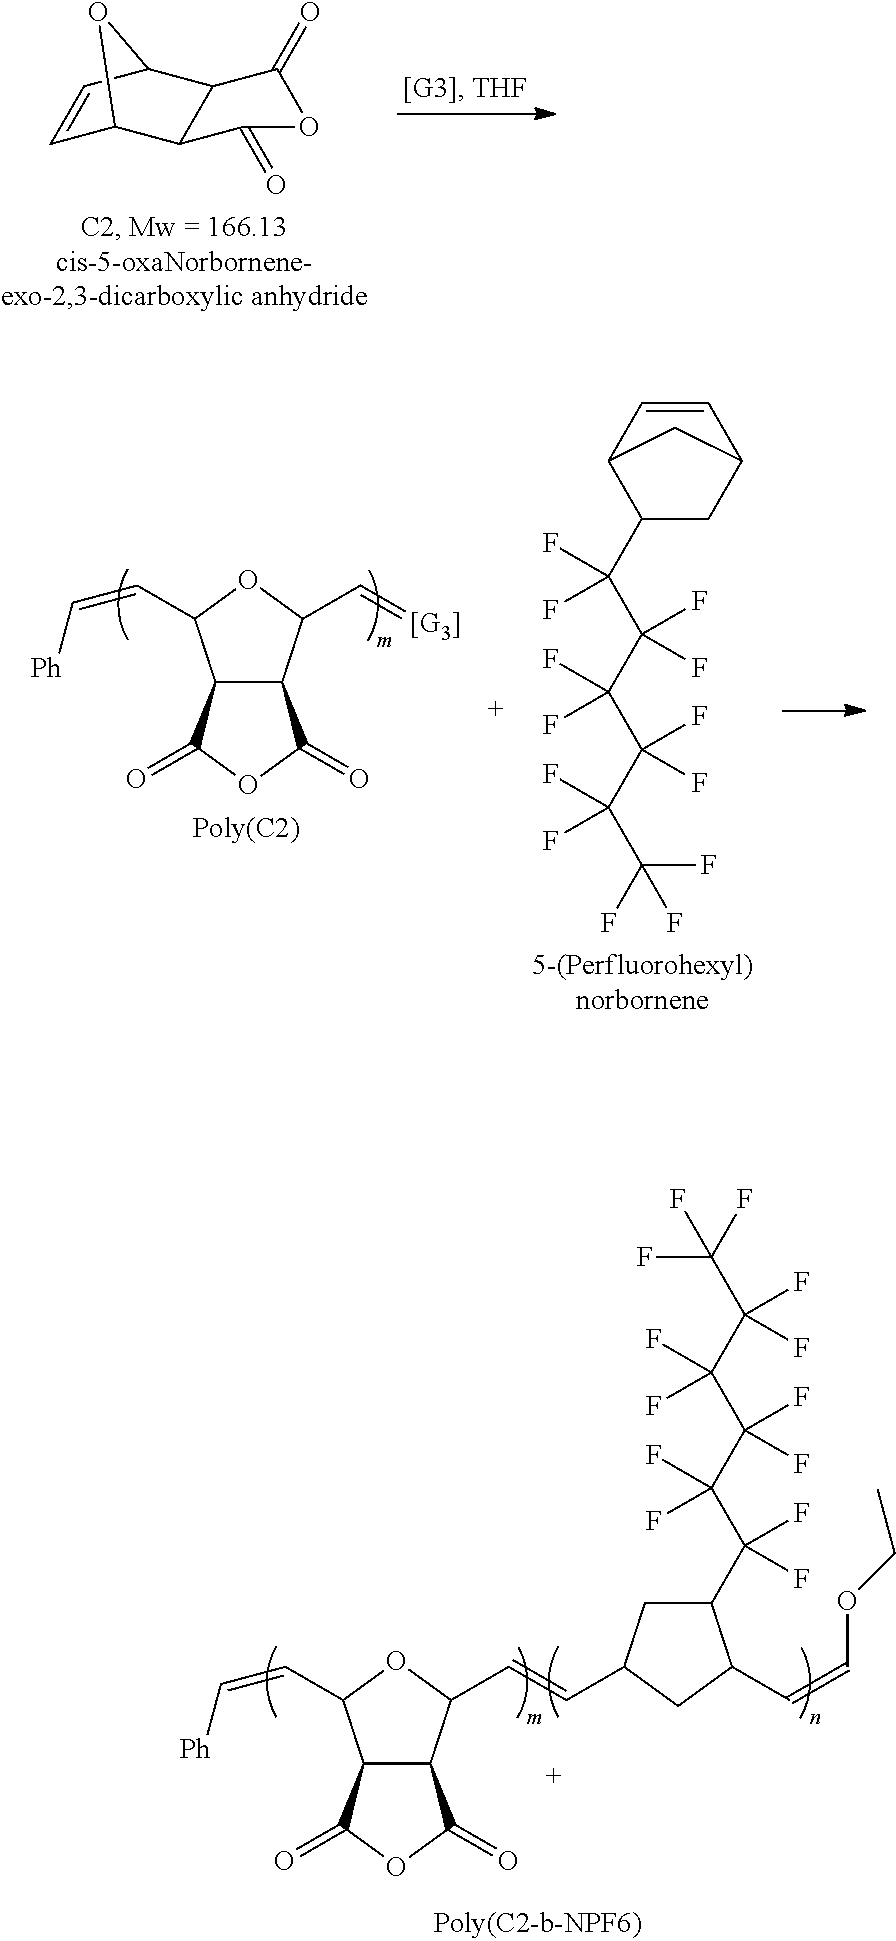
C1=CC2C3C(C1O2)C(=O)OC3=O.C12C(C(C=C[Ph])OC1C=[[G3]])C(=O)OC2=O.C1=CC2C(C(F)(F)C(C(F)(F)C(C(F)(F)C(F)(F)F)(F)F)(F)F)CC1C2.C12C(C(C=C[Ph])OC1C=CC1CC(C=COCC)C(C(F)(F)C(C(F)(F)C(C(F)(F)C(F)(F)F)(F)F)(F)F)C1)C(=O)OC2=O
